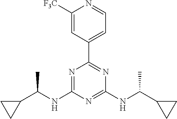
N1=C(NC(C2CC2)C)N=C(NC(C2CC2)C)N=C1C1=CC=NC([F3C])=C1
